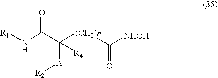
N(C(C([(CH2)n]C([NHOH])=O)([A][R2])[R4])=O)[R1]
